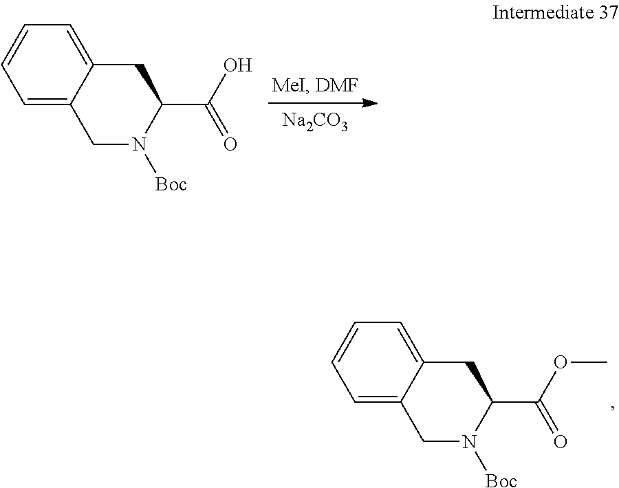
C1=C2C(=CC=C1)CC(C(=O)O)N([Boc])C2.[Na2CO3].C1=C2C(=CC=C1)CC(C(=O)OC)N([Boc])C2
